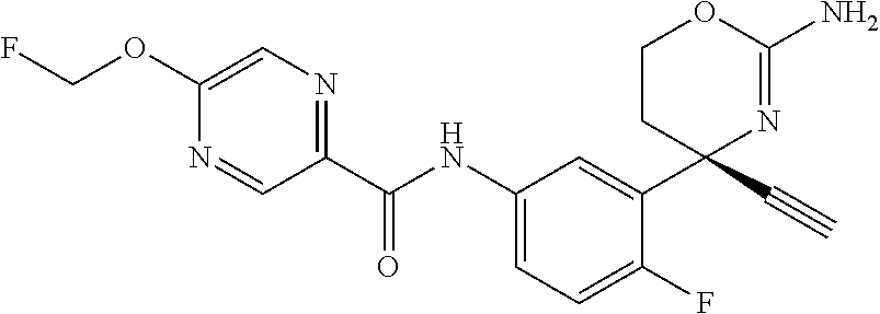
C1(C(NC2=CC=C(F)C(C3(C#C)N=C(N)OCC3)=C2)=O)=NC=C(OCF)N=C1
